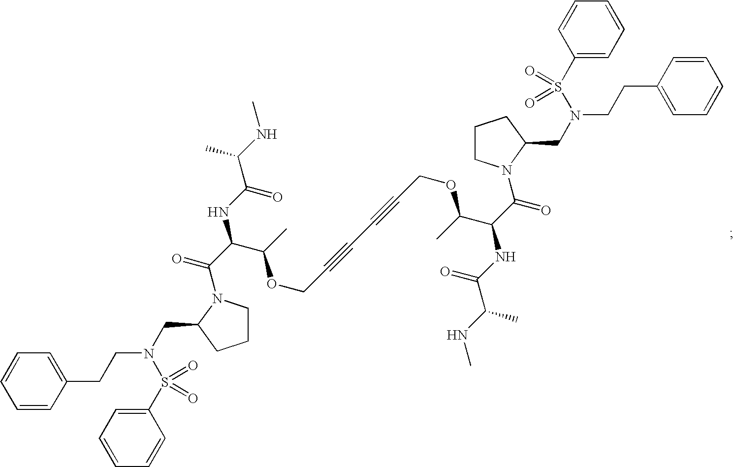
C1=CC(CCN(S(=O)(C2=CC=CC=C2)=O)CC2CCCN2C(=O)C(C(OCC#CC#CCOC(C(C(N2C(CN(CCC3=CC=CC=C3)S(=O)(C3=CC=CC=C3)=O)CCC2)=O)NC(=O)C(NC)C)C)C)NC(=O)C(NC)C)=CC=C1
